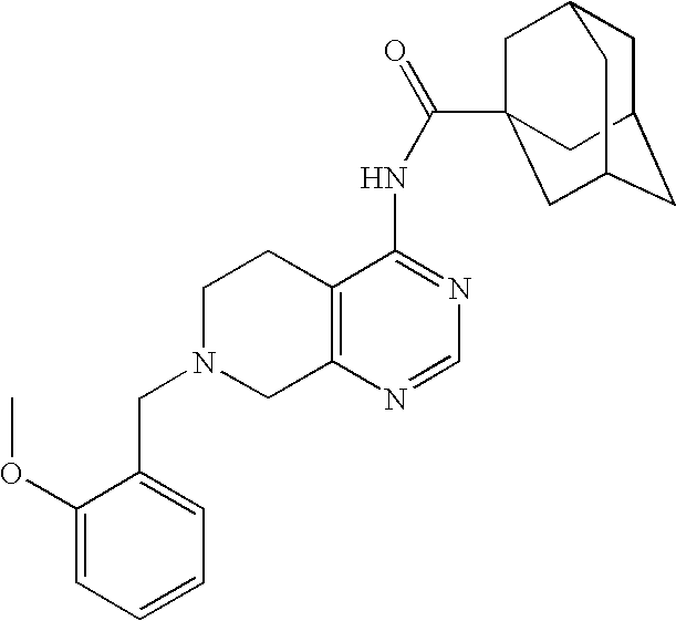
C1N(CC2=CC=CC=C2OC)CC2=C(C1)C(NC(=O)C13CC4CC(CC(C1)C4)C3)=NC=N2
